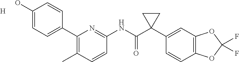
C1(C2=CC=C(O)C=C2)=C(C)C=CC(NC(C2(C3=CC4=C(C=C3)OC(F)(F)O4)CC2)=O)=N1.[H]
